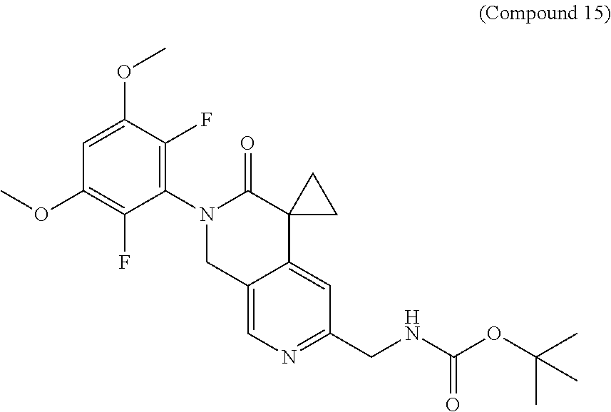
C1=C(OC)C(F)=C(N2C(=O)C3(CC3)C3=CC(CNC(OC(C)(C)C)=O)=NC=C3C2)C(F)=C1OC
